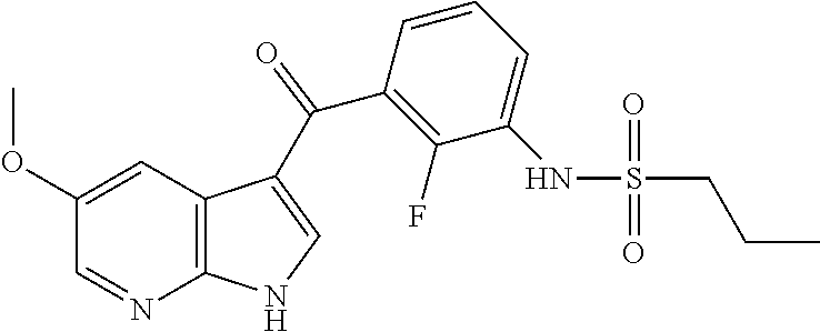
C1=NC2=C(C=C1OC)C(C(C1=C(F)C(NS(=O)(=O)CCC)=CC=C1)=O)=CN2
